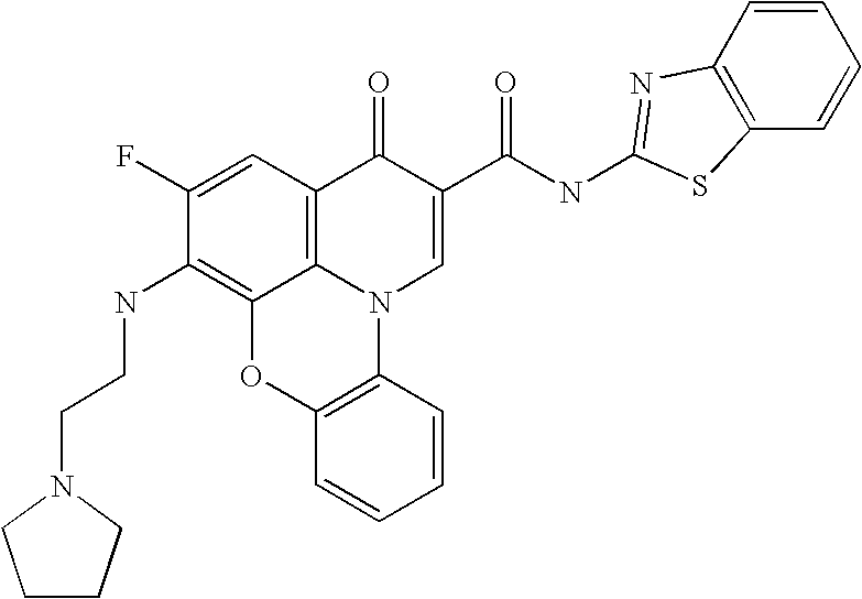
C1(F)=CC2=C3C(=C1NCCN1CCCC1)OC1=C(N3C=C(C(NC3=NC4=C(C=CC=C4)S3)=O)C2=O)C=CC=C1
